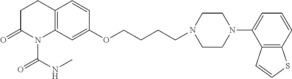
C12=C(C=C(OCCCCN3CCN(C4=CC=CC5=C4C=CS5)CC3)C=C1)N(C(NC)=O)C(=O)CC2
